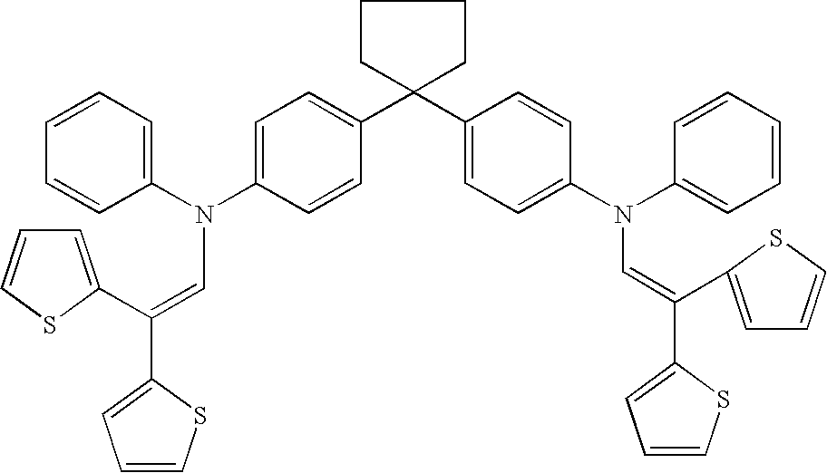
C1=CC=C(N(C2=CC=C(C3(C4=CC=C(N(C5=CC=CC=C5)C=C(C5=CC=CS5)C5=CC=CS5)C=C4)CCCC3)C=C2)C=C(C2=CC=CS2)C2=CC=CS2)C=C1
